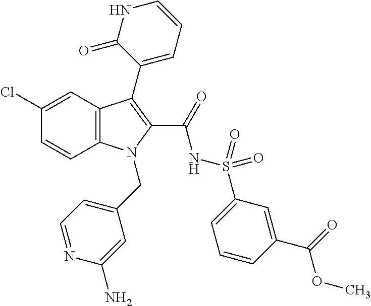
C1(Cl)=CC2=C(C=C1)N(CC1=CC=NC(N)=C1)C(C(=O)NS(=O)(=O)C1=CC=CC(C(OC)=O)=C1)=C2C1=CC=CNC1=O
